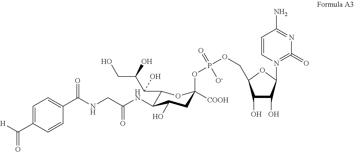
N(CC(=O)NC1C(C(C(CO)O)O)OC(OP(OCC2C(O)C(O)C(N3=C(=O)N=C(N)C=C3)O2)(=O)[O-])([COOH])CC1O)C(C1=CC=C(C([H])=O)C=C1)=O
